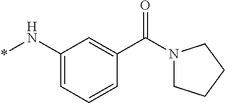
C1(N*)=CC=CC(C(N2CCCC2)=O)=C1
